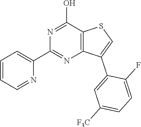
C12=C(C(O)=NC(C3=CC=CC=N3)=N1)SC=C2C1=CC([F3C])=CC=C1F
